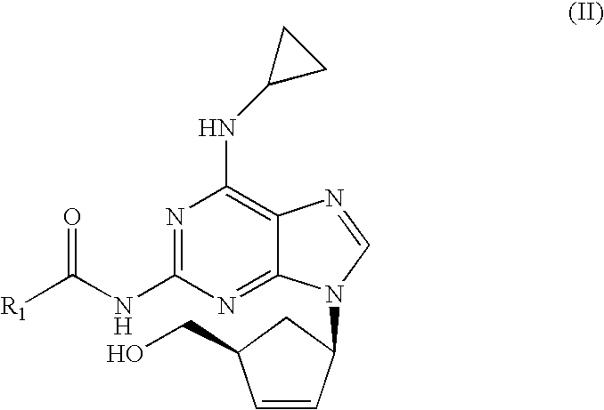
N1=C(NC([R1])=O)N=C2C(=C1NC1CC1)N=CN2C1C=CC(CO)C1
